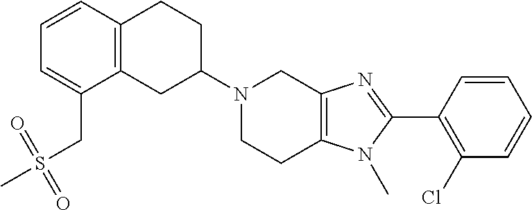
C12=C(CC(N3CCC4=C(C3)N=C(C3=C(Cl)C=CC=C3)N4C)CC1)C(CS(C)(=O)=O)=CC=C2
